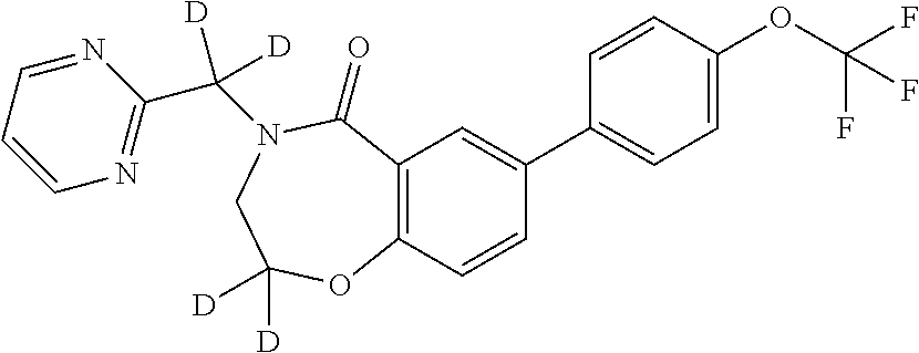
C12=C(C=CC(C3=CC=C(OC(F)(F)F)C=C3)=C1)OC([D])([D])CN(C(C1=NC=CC=N1)([D])[D])C2=O
